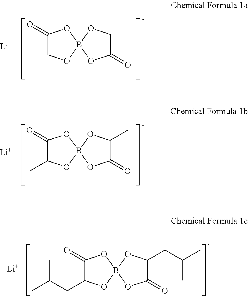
C1(=O)COB2(O1)OCC(=O)O2.[Li].C1(=O)C(C)OB2(O1)OC(C)C(=O)O2.[Li].C1(=O)C(CC(C)C)OB2(O1)OC(CC(C)C)C(=O)O2.[Li]
